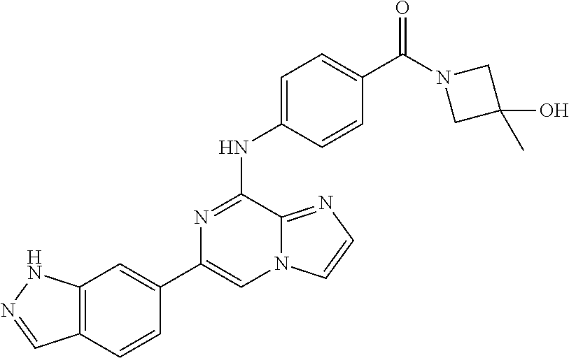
C1(C2=CC3=C(C=C2)C=NN3)=CN2C(=NC=C2)C(NC2=CC=C(C(=O)N3CC(C)(O)C3)C=C2)=N1
